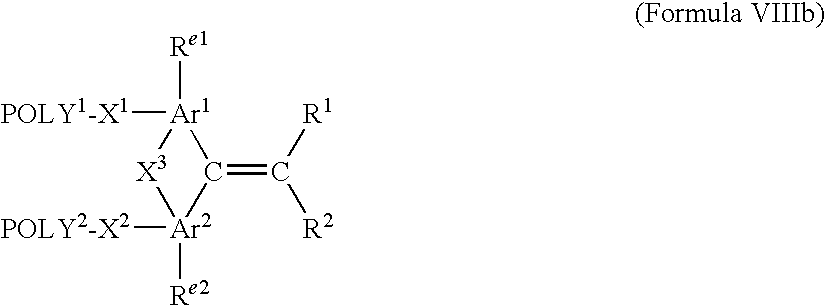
C1(=C([R1])[R2])[Ar2]([POLY2-X2])([Re2])[X3][Ar1]1([POLY1-X1])[Re1]
